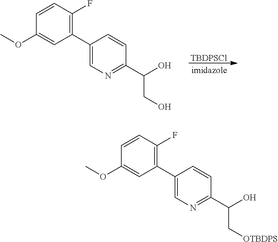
[TBDPSCl].C1=CC(F)=C(C2=CN=C(C(CO)O)C=C2)C=C1OC.C1=CC(F)=C(C2=CN=C(C(C[OTBDPS])O)C=C2)C=C1OC
